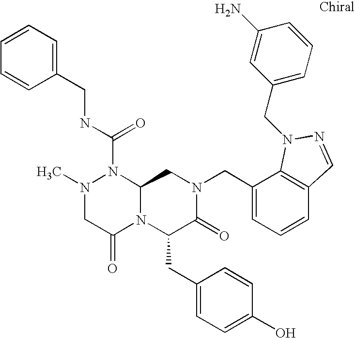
N1(C(NCC2=CC=CC=C2)=O)N(C)CC(=O)N2C1CN(CC1=CC=CC3=C1N(CC1=CC=CC(N)=C1)N=C3)C(=O)C2CC1=CC=C(O)C=C1
